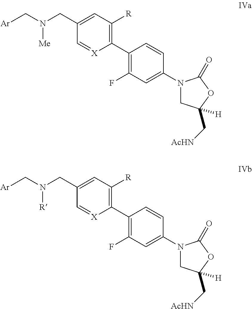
C(N(CC1=CC([R])=C(C2=C(F)C=C(N3CC([H])(C[AcHN])OC3=O)C=C2)[X]=C1)[Me])[Ar].C(N(CC1=CC([R])=C(C2=C(F)C=C(N3CC([H])(C[AcHN])OC3=O)C=C2)[X]=C1)[R])[Ar]
